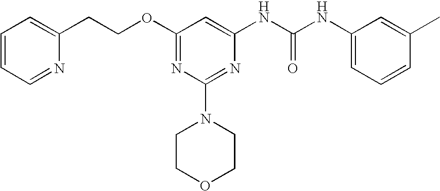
O(C1=NC(N2CCOCC2)=NC(NC(NC2=CC=CC(C)=C2)=O)=C1)CCC1=CC=CC=N1
